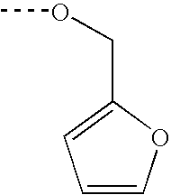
C1=COC(COC)=C1
